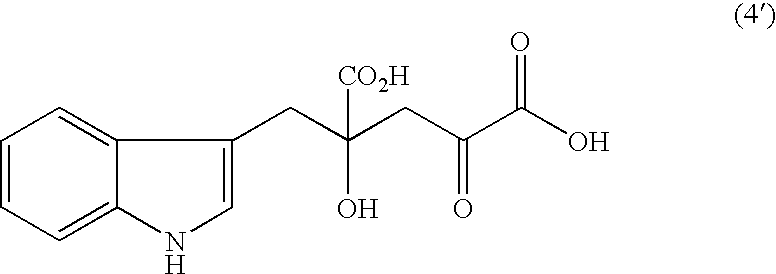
C1=CC=C2C(=C1)C(CC(CC(C(O)=O)=O)([CO2H])O)=CN2
